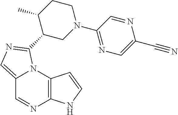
C12=CN=C(C3CN(C4=NC=C(C#N)N=C4)CCC3C)N1C1=C(N=C2)NC=C1
